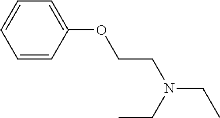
C1(OCCN(CC)CC)=CC=CC=C1
